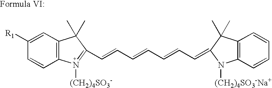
C1([R1])=CC2=C(C=C1)N([(CH2)4SO3-])=C(C=CC=CC=CC=C1C(C)(C)C3=C(N1[(CH2)4SO3-Na+])C=CC=C3)C2(C)C
